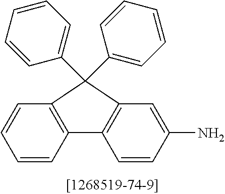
C1=CC2=C(C=C1)C(C1=CC=CC=C1)(C1=CC=CC=C1)C1=C2C=CC(N)=C1
